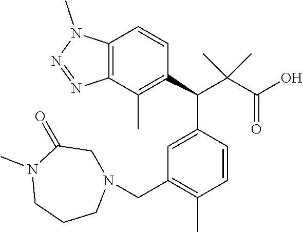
C12=C(C(C)=C(C(C(C(O)=O)(C)C)C3=CC(CN4CC(=O)N(C)CCC4)=C(C)C=C3)C=C1)N=NN2C
